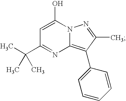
N12C(=C(C3=CC=CC=C3)C(C)=N1)N=C(C(C)(C)C)C=C2O
